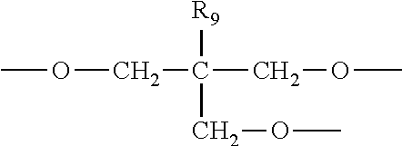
COCC(COC)([R9])COC
